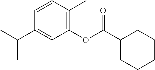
C1(OC(C2CCCCC2)=O)=C(C)C=CC(C(C)C)=C1
